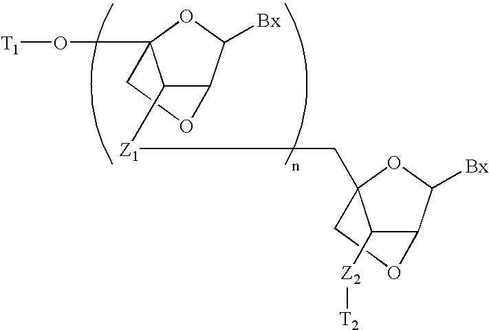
C1([Z1]CC23C([Z2][T2])C(C([Bx])O2)OC3)C2C([Bx])OC1(O[T1])CO2
